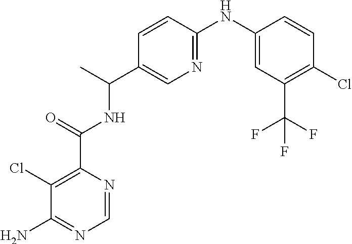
C1(Cl)=C(C(=O)NC(C2=CN=C(NC3=CC(C(F)(F)F)=C(Cl)C=C3)C=C2)C)N=CN=C1N
